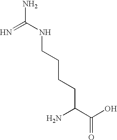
N=C(NCCCCC(C(O)=O)N)N
